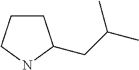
C1CCNC1CC(C)C
